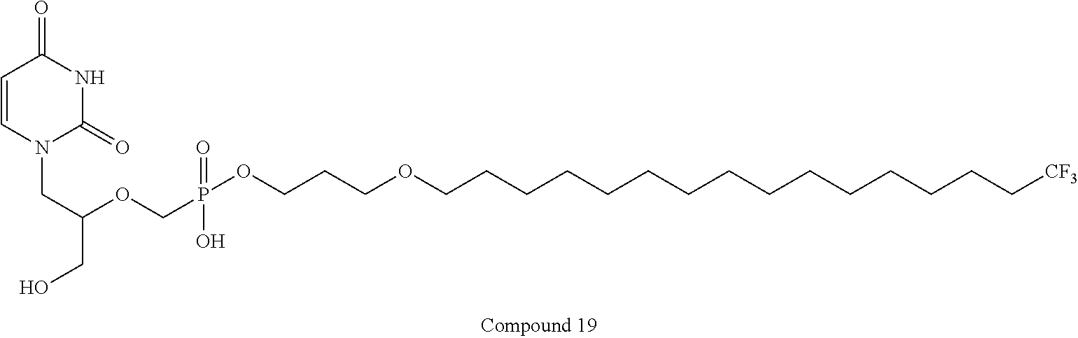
C1=CN(CC(CO)OCP(=O)(OCCCOCCCCCCCCCCCCCCC[CF3])O)C(=O)NC1=O
